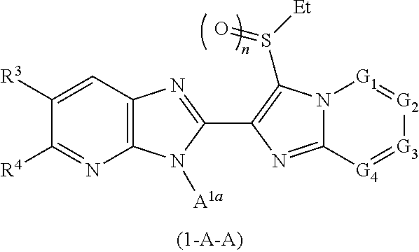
N12C(=NC(C3=NC4=C(N3[A1a])N=C([R4])C([R3])=C4)=C1S([Et])=O)[G4]=[G3][G2]=[G1]2
